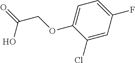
C1(Cl)=CC(F)=CC=C1OCC(=O)O
